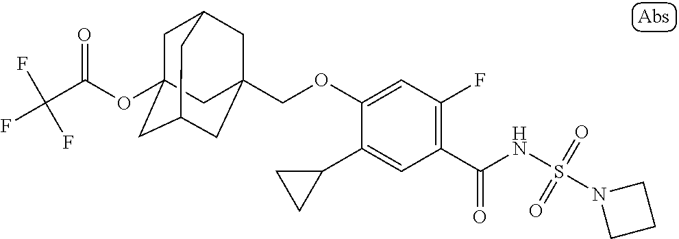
C1(C2CC2)=CC(C(NS(N2CCC2)(=O)=O)=O)=C(F)C=C1OCC12CC3CC(OC(=O)C(F)(F)F)(CC(C1)C3)C2
